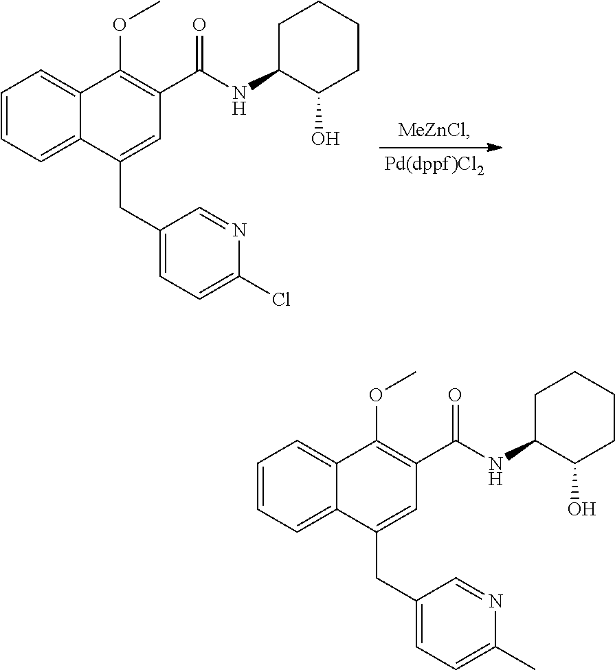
C1=CC=C2C(=C1)C(OC)=C(C(NC1C(O)CCCC1)=O)C=C2CC1=CC=C(Cl)N=C1.C1=CC=C2C(=C1)C(OC)=C(C(NC1C(O)CCCC1)=O)C=C2CC1=CC=C(C)N=C1
